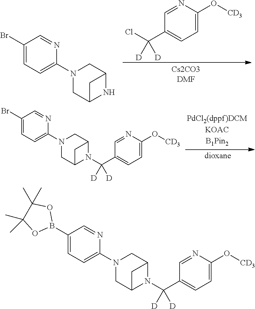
C1=NC(O[CD3])=CC=C1C(Cl)([D])[D].C12CN(C3=CC=C(Br)C=N3)CC(N1)C2.C12CN(C3=CC=C(Br)C=N3)CC(N1C(C1=CC=C(O[CD3])N=C1)([D])[D])C2.C12CN(C3=CC=C(B4OC(C)(C)C(C)(C)O4)C=N3)CC(N1C(C1=CC=C(O[CD3])N=C1)([D])[D])C2
